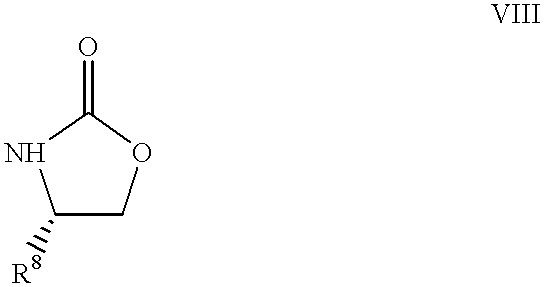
C1([R8])COC(=O)N1
